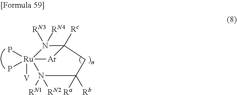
N1([RN4])([RN3])C2([Rc])[Ar][Ru]1([V])(P)(P)N([RN1])([RN2])C([Rb])([Ra])C2
